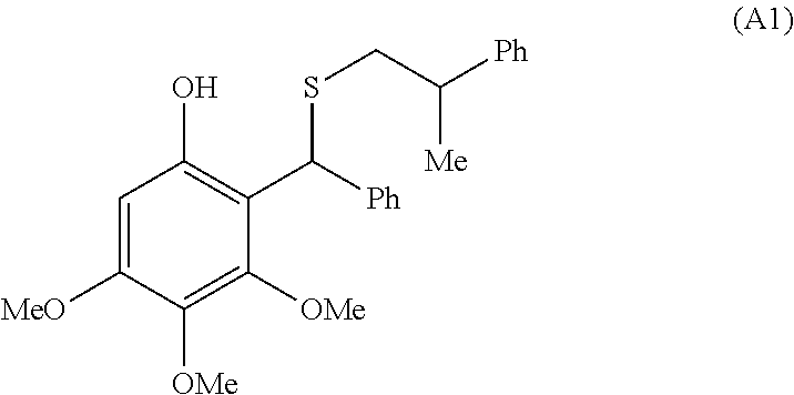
C1([MeO])=CC(O)=C(C([Ph])SCC([Ph])[Me])C([OMe])=C1[OMe]
